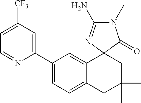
C1=NC(C2=CC=C3C(=C2)C2(CC(C)(C)C3)C(=O)N(C)C(N)=N2)=CC([CF3])=C1
